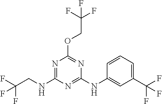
O(C1=NC(NC2=CC(C(F)(F)F)=CC=C2)=NC(NCC(F)(F)F)=N1)CC(F)(F)F
